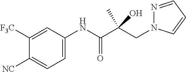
C1([F3C])=CC(NC(C(CN2N=CC=C2)(C)O)=O)=CC=C1[NC]
